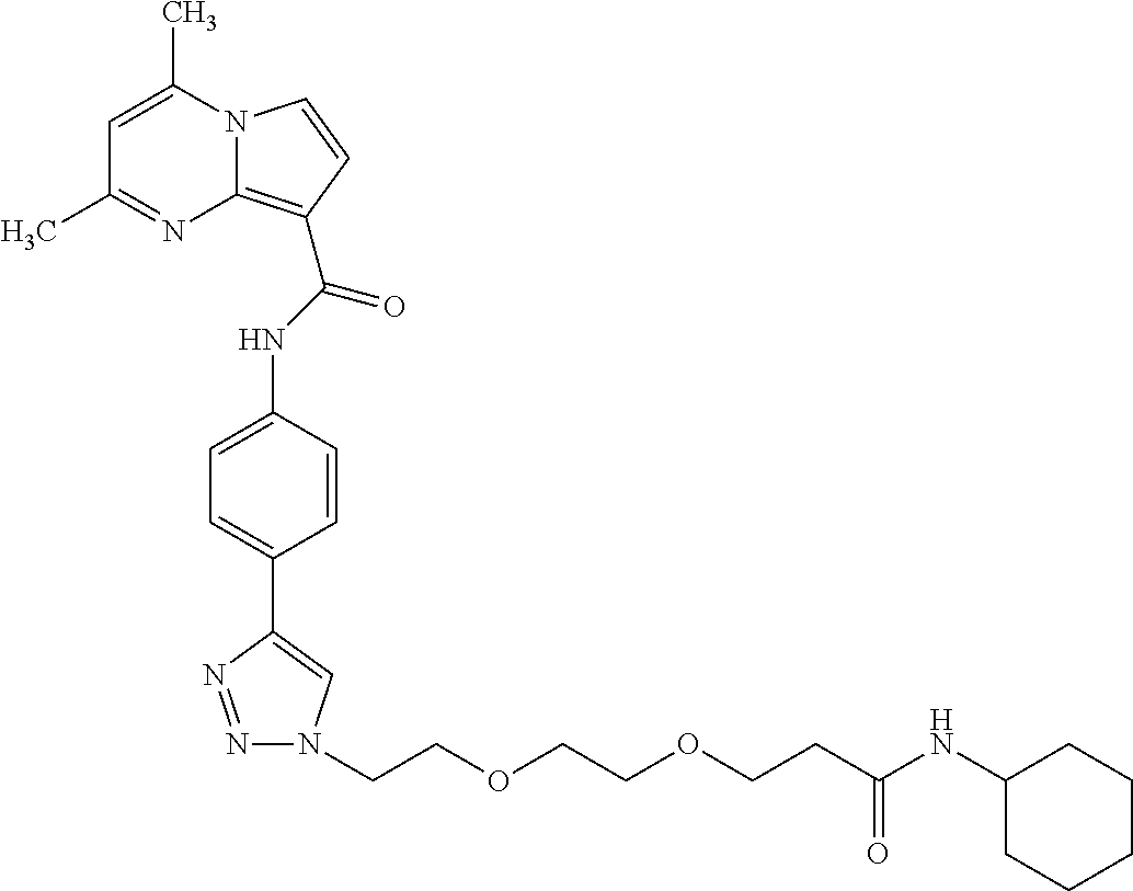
C1=C(C)N2C(=C(C(NC3=CC=C(C4=CN(CCOCCOCCC(=O)NC5CCCCC5)N=N4)C=C3)=O)C=C2)N=C1C
